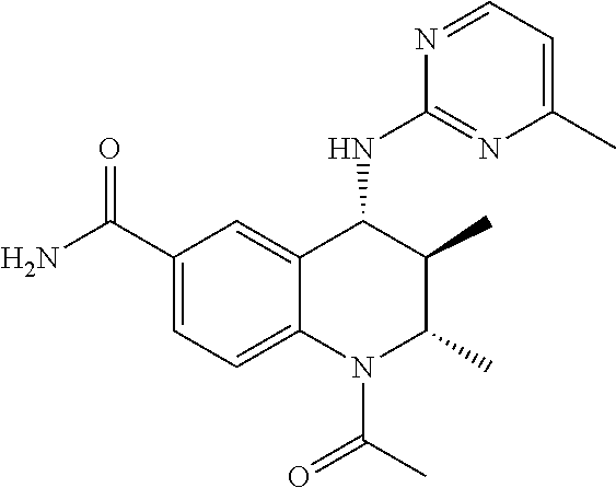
C12=CC(C(N)=O)=CC=C1N(C(C)=O)C(C)C(C)C2NC1=NC(C)=CC=N1
